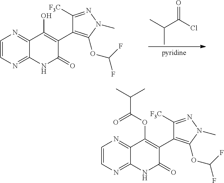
C(C(Cl)=O)(C)C.C1=CN=C2C(=N1)C(O)=C(C1=C(OC(F)F)N(C)N=C1[F3C])C(=O)N2.C1=CN=C2C(=N1)C(OC(C(C)C)=O)=C(C1=C(OC(F)F)N(C)N=C1[F3C])C(=O)N2
